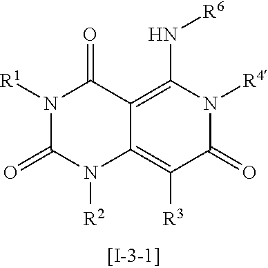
N1([R1])C(=O)C2=C(N[R6])N([R4])C(=O)C([R3])=C2N([R2])C1=O
